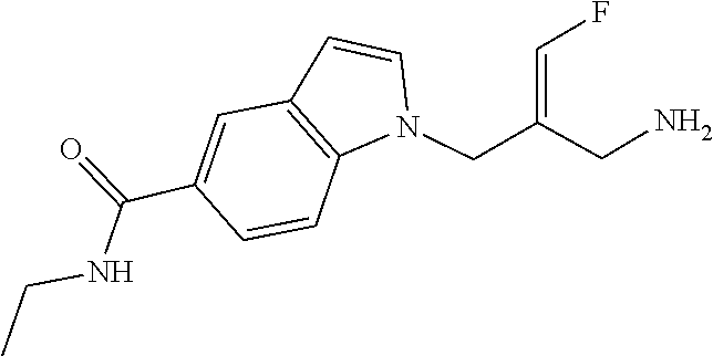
N(C(C1=CC2=C(N(CC(=CF)CN)C=C2)C=C1)=O)CC
